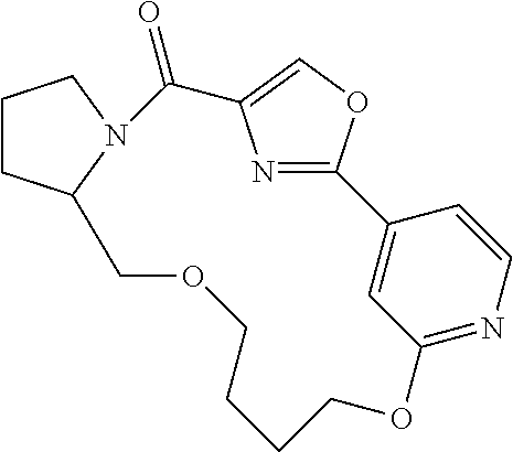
C1CC2N(C1)C(=O)C1=COC(=N1)C1=CC(=NC=C1)OCCCCOC2
